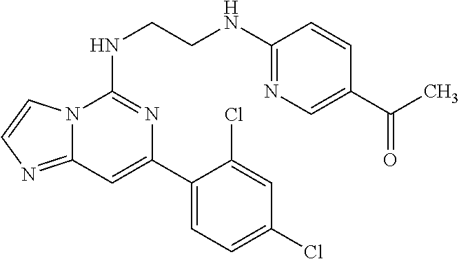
N12C(=NC=C1)C=C(C1=CC=C(Cl)C=C1Cl)N=C2NCCNC1=NC=C(C(C)=O)C=C1
